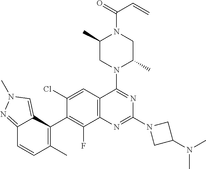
C12=NN(C)C=C1C(C1=C(F)C3=C(C=C1Cl)C(N1C(C)CN(C(=O)C=C)C(C)C1)=NC(N1CC(N(C)C)C1)=N3)=C(C)C=C2
